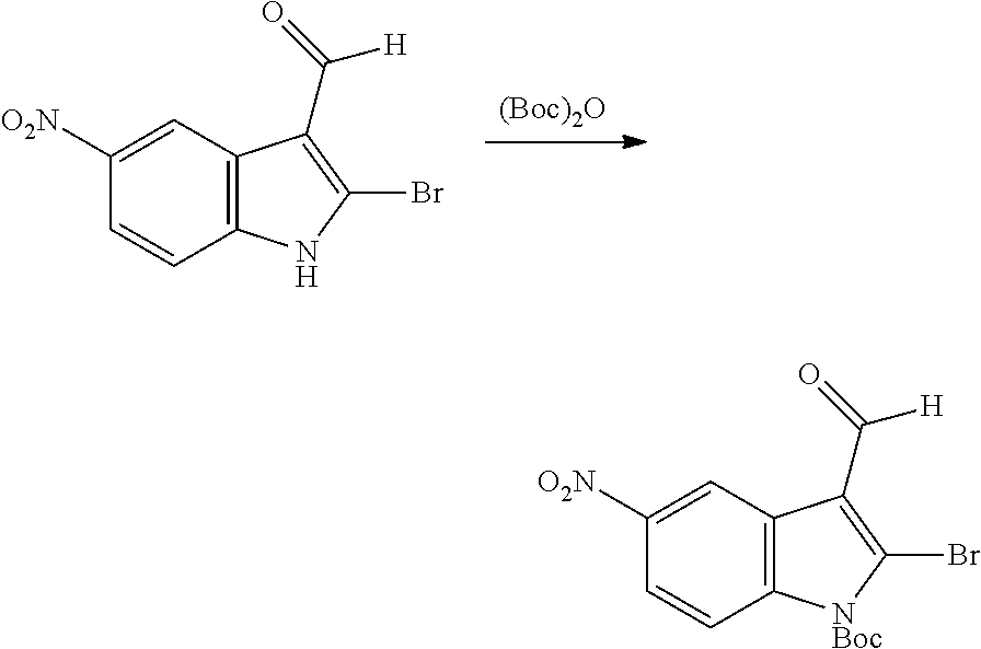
[(Boc)2O].C1=CC2=C(C=C1[O2N])C(C(=O)[H])=C(Br)N2.C1=CC2=C(C=C1[O2N])C(C(=O)[H])=C(Br)[NBoc]2
